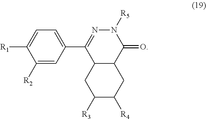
C1([R2])=CC(C2=NN([R5])C(=O)C3C2CC([R3])C([R4])C3)=CC=C1[R1]
